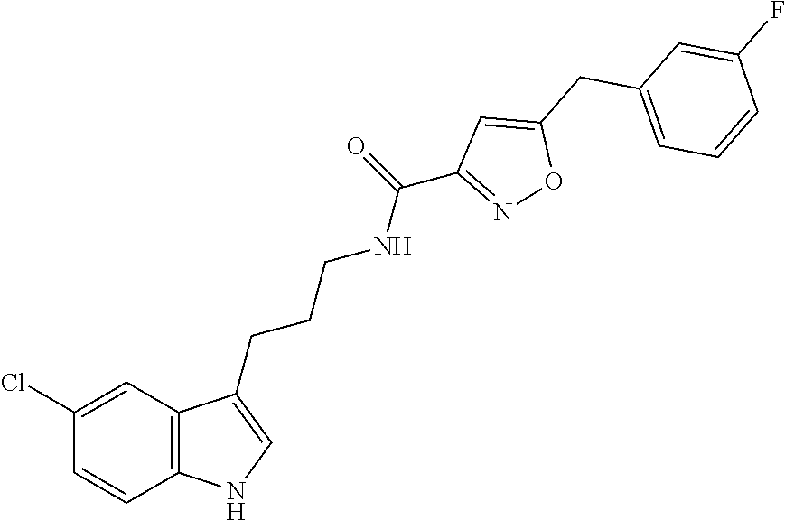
C12=C(C=C(Cl)C=C1)C(CCCNC(C1=NOC(CC3=CC=CC(F)=C3)=C1)=O)=CN2
